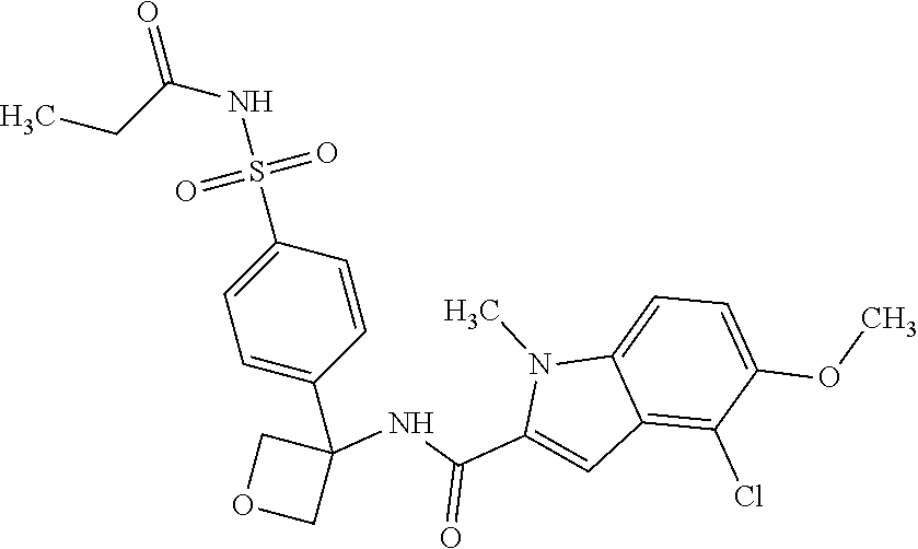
C1(S(NC(=O)CC)(=O)=O)=CC=C(C2(NC(C3=CC4=C(Cl)C(OC)=CC=C4N3C)=O)COC2)C=C1
